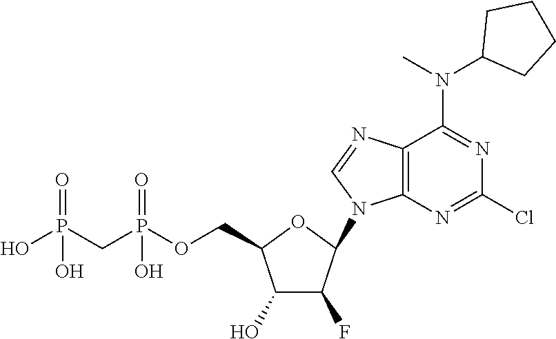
N1=C(Cl)N=C(N(C2CCCC2)C)C2=C1N(C1C(F)C(O)C(COP(CP(O)(O)=O)(O)=O)O1)C=N2
